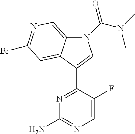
N1=C(C2=CN(C(N(C)C)=O)C3=CN=C(Br)C=C32)C(F)=CN=C1N
